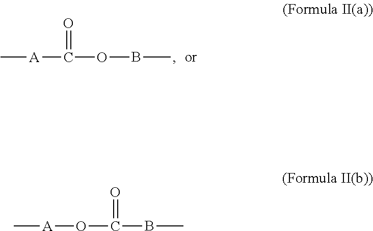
C[A]C(=O)OBC.[A](OC(=O)BC)C
